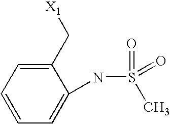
C1(C[X1])=CC=CC=C1NS(=O)(C)=O
